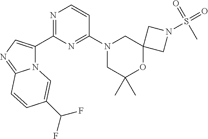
N12C(C3=NC=CC(N4CC(C)(C)OC5(C4)CN(S(=O)(=O)C)C5)=N3)=CN=C1C=CC(C(F)F)=C2
